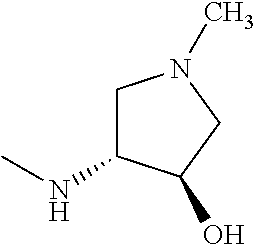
CNC1CN(C)CC1O
